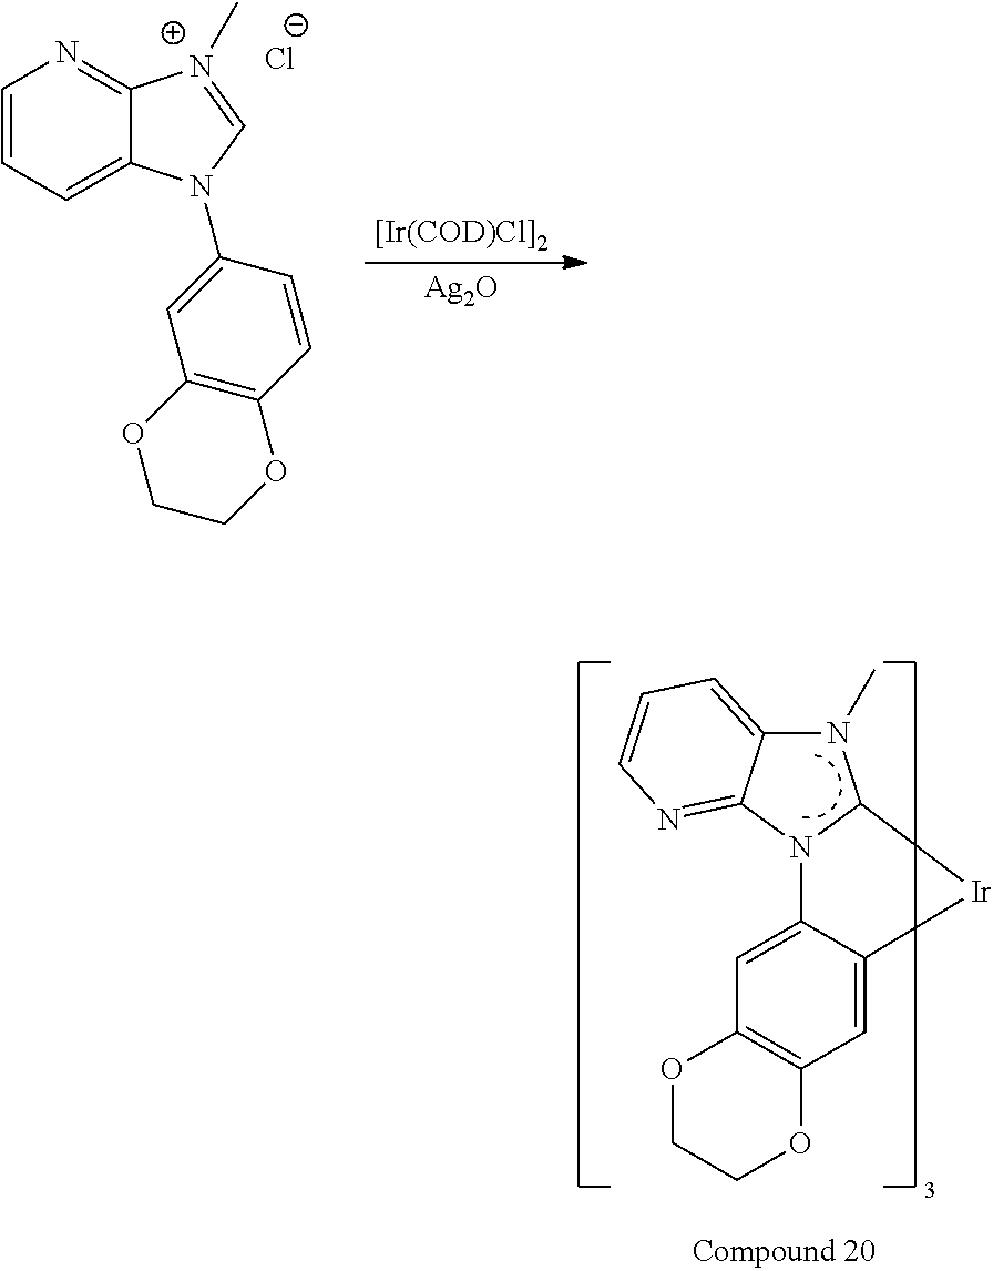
C12=C(C=C3C(=C1)N1C4=NC=CC=C4N(C)C1[Ir]3)OCCO2.C12=C(C=CC(N3C4=CC=CN=C4[N+](C)=C3)=C1)OCCO2.[Cl-].[Ag2O].[[Ir(COD)Cl]2]
